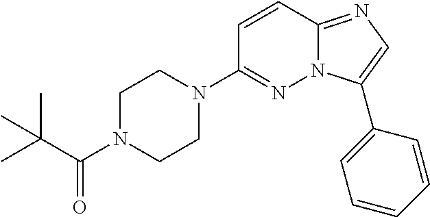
C1(N2CCN(C(C(C)(C)C)=O)CC2)=NN2C(=NC=C2C2=CC=CC=C2)C=C1
